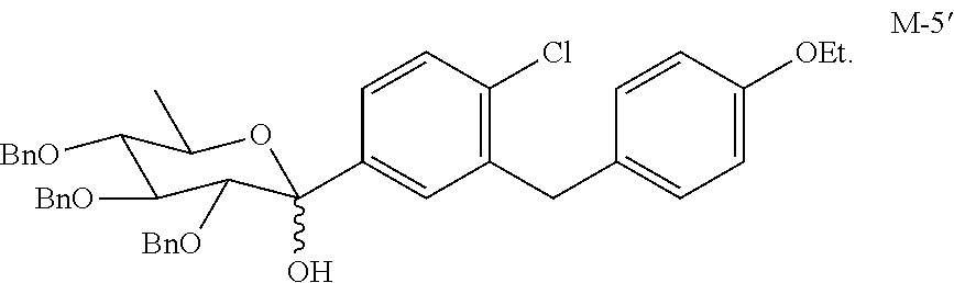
C1([BnO])C([BnO])C([BnO])C(O)(C2=CC(CC3=CC=C([OEt])C=C3)=C(Cl)C=C2)OC1C
